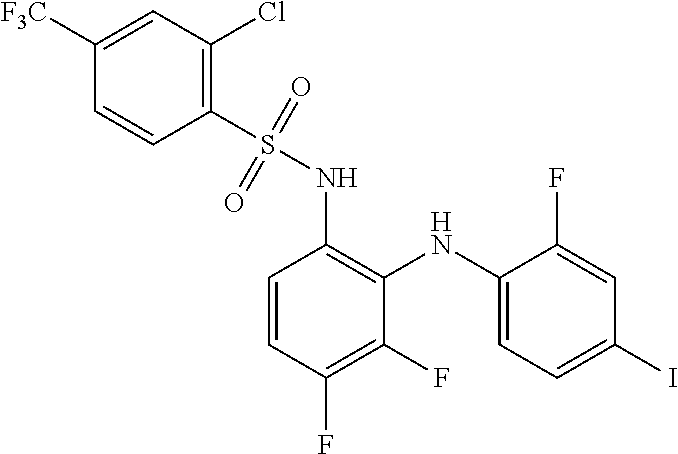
C1=CC(F)=C(F)C(NC2=CC=C(I)C=C2F)=C1NS(C1=C(Cl)C=C([F3C])C=C1)(=O)=O
